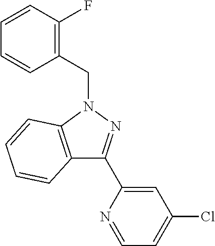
C1=CC(CN2C3=C(C(C4=CC(Cl)=CC=N4)=N2)C=CC=C3)=C(F)C=C1
